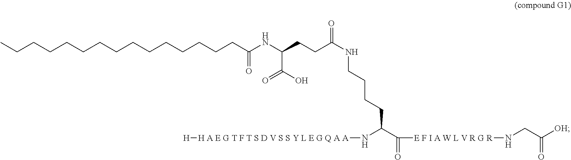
CCCCCCCCCCCCCCCC(NC(CCC(NCCCCC(C([E F I A W L V R G R]NCC([OH])=O)=O)N[H A E G T F T S D V S S Y L E G Q A A][H])=O)C(O)=O)=O
